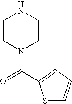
S1C=CC=C1C(=O)N1CCNCC1
